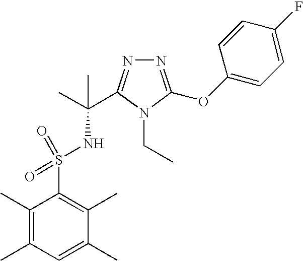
C1(C)=C(C)C=C(C)C(C)=C1S(NC(C)(C)C1=NN=C(OC2=CC=C(F)C=C2)N1CC)(=O)=O
